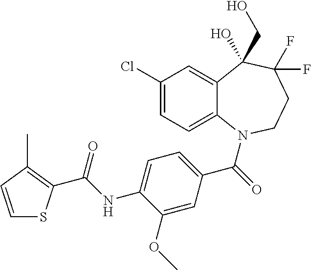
C12=CC(Cl)=CC=C1N(C(=O)C1=CC=C(NC(=O)C3=C(C)C=CS3)C(OC)=C1)CCC(F)(F)C2(CO)O
